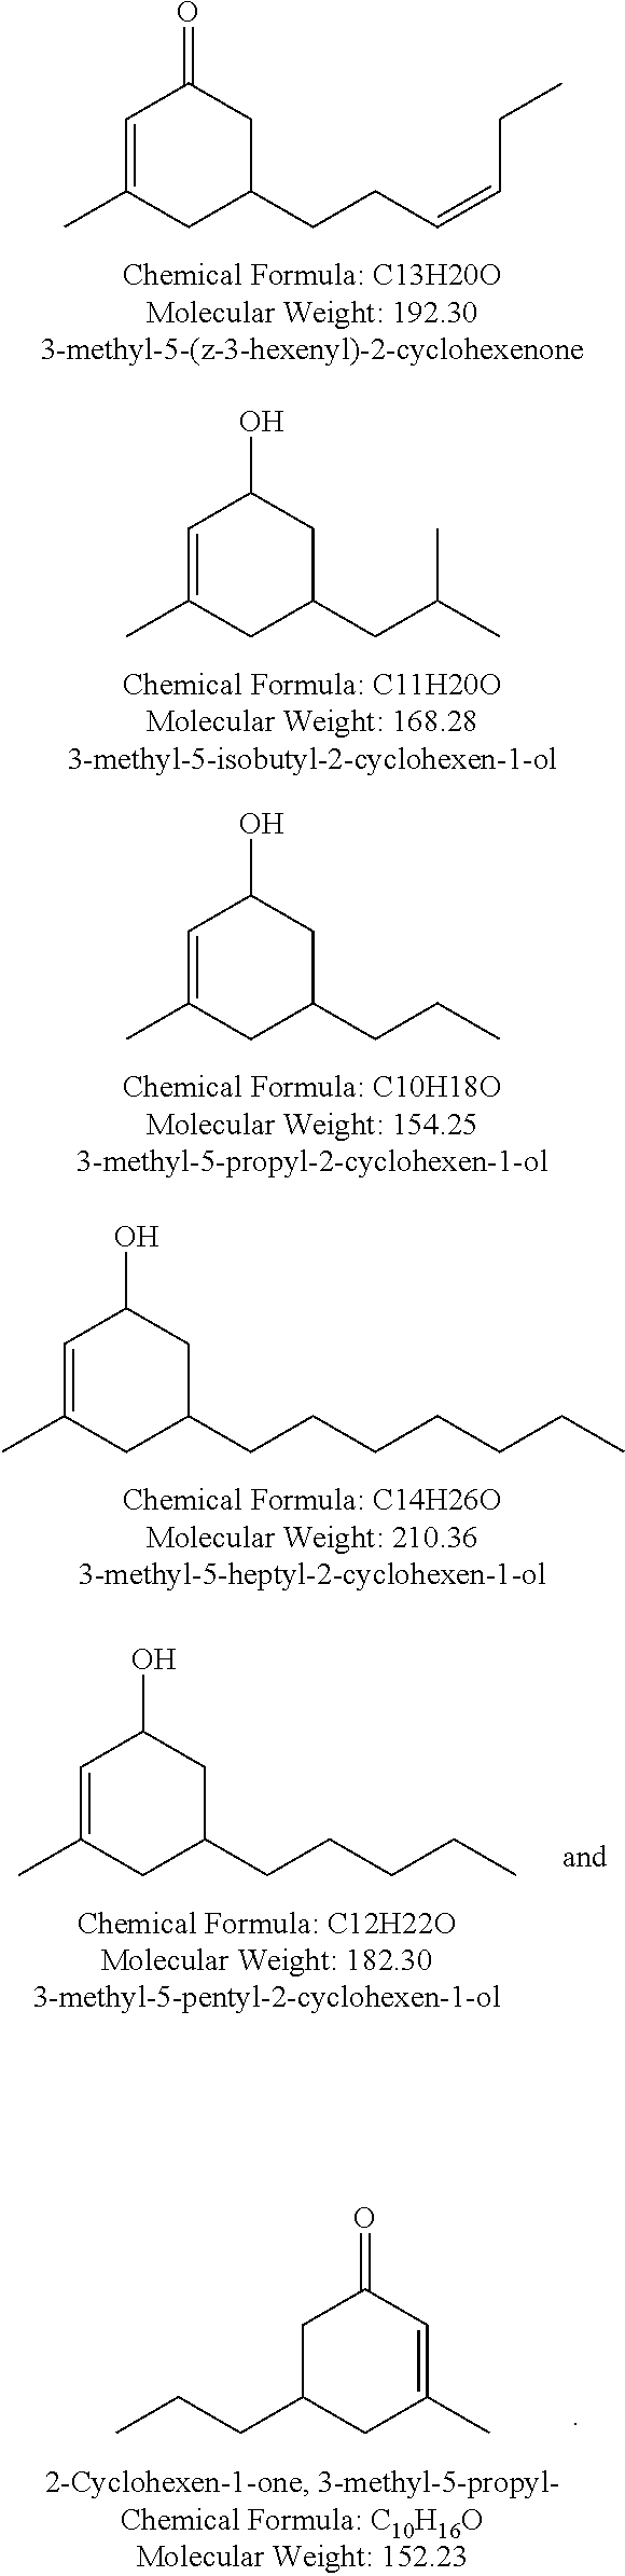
C1C(CCC=CCC)CC(C)=CC1=O.C1C(CC(C)C)CC(C)=CC1O.C1C(CCC)CC(C)=CC1O.C1C(CCCCCCC)CC(C)=CC1O.C1C(CCCCC)CC(C)=CC1O.C1C(CCC)CC(C)=CC1=O
